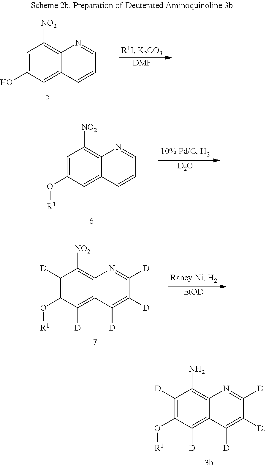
C1=C(O)C=C2C(=C1[NO2])N=CC=C2.[DMF].C1=C(O[R1])C=C2C(=C1[NO2])N=CC=C2.[D2O].C1([D])=C(O[R1])C([D])=C2C(=C1[NO2])N=C([D])C([D])=C2[D].[EtOD].C1([D])=C(O[R1])C([D])=C2C(=C1N)N=C([D])C([D])=C2[D]
